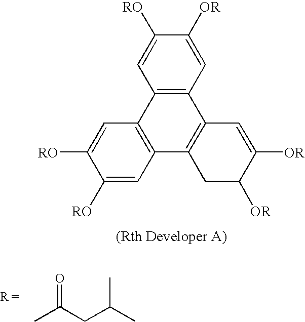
C12=C(C=C([OR])C([RO])=C1)C1=C(C3=C2C=C([RO])C([RO])=C3)CC([OR])C([OR])=C1.CC(CC(C)C)=O
